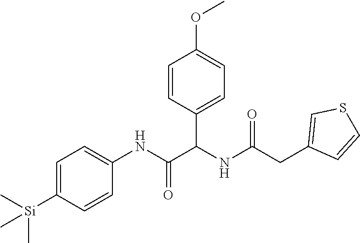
C1=C([Si](C)(C)C)C=CC(NC(=O)C(NC(CC2=CSC=C2)=O)C2=CC=C(OC)C=C2)=C1
